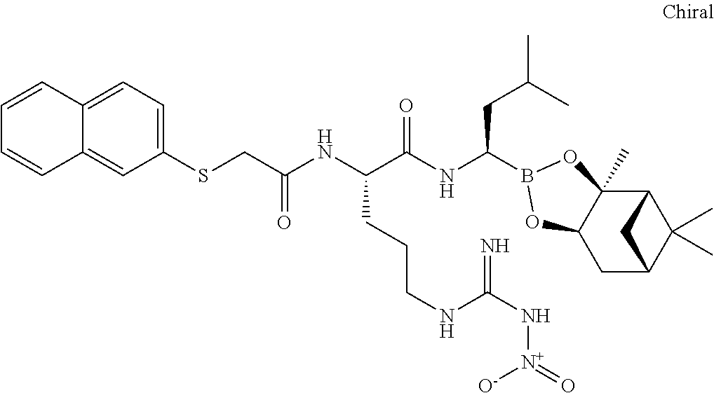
C12C3(C)C(CC(C1(C)C)C2)OB(C(NC(C(NC(CSC1=CC=C2C(=C1)C=CC=C2)=O)CCCNC(N[N+]([O-])=O)=N)=O)CC(C)C)O3
